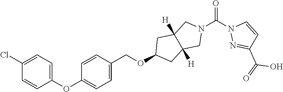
N1(C(N2N=C(C(=O)O)C=C2)=O)CC2([H])C([H])(C1)CC(OCC1=CC=C(OC3=CC=C(Cl)C=C3)C=C1)C2
